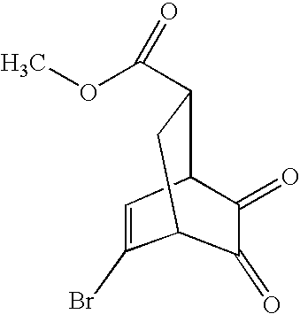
C1(Br)=CC2C(C(OC)=O)CC1C(=O)C2=O
